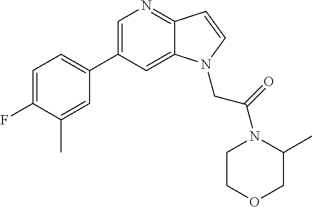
C1=C(C2=CC=C(F)C(C)=C2)C=C2C(=N1)C=CN2CC(N1CCOCC1C)=O
